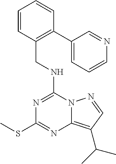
N(C1=NC(SC)=NC2=C(C(C)C)C=NN12)CC1=C(C2=CC=CN=C2)C=CC=C1
